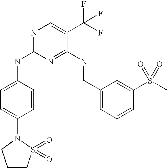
C1(CNC2=NC(NC3=CC=C(N4S(=O)(=O)CCC4)C=C3)=NC=C2C(F)(F)F)=CC=CC(S(C)(=O)=O)=C1
